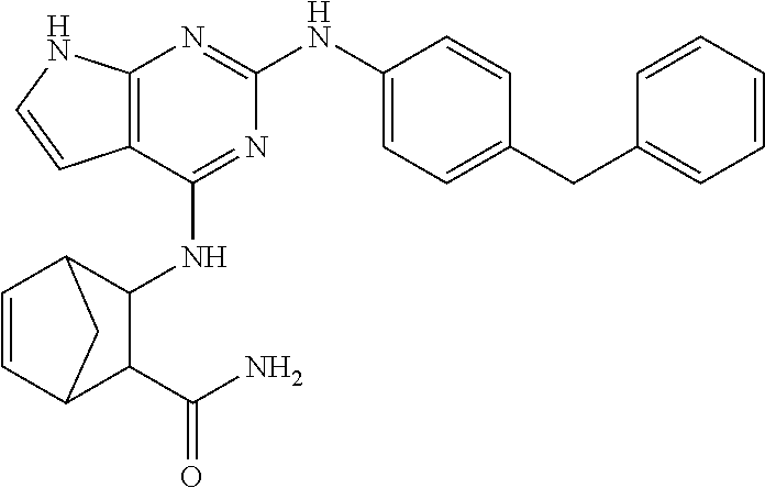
C12=C(N=C(NC3=CC=C(CC4=CC=CC=C4)C=C3)N=C1NC1C3C=CC(C1C(N)=O)C3)NC=C2
